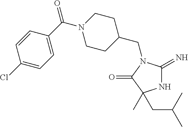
N1C(=N)N(CC2CCN(C(C3=CC=C(Cl)C=C3)=O)CC2)C(=O)C1(C)CC(C)C
